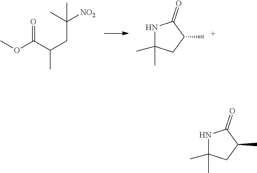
COC(C(CC([NO2])(C)C)C)=O.N1C(C)(C)CC(C)C1=O.N1C(C)(C)CC(C)C1=O
